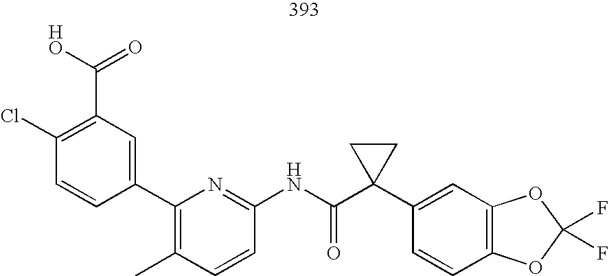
C1(Cl)=C(C(O)=O)C=C(C2=C(C)C=CC(NC(C3(C4=CC5=C(C=C4)OC(F)(F)O5)CC3)=O)=N2)C=C1
